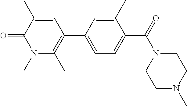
C1=C(C2=C(C)N(C)C(=O)C(C)=C2)C=C(C)C(C(N2CCN(C)CC2)=O)=C1
